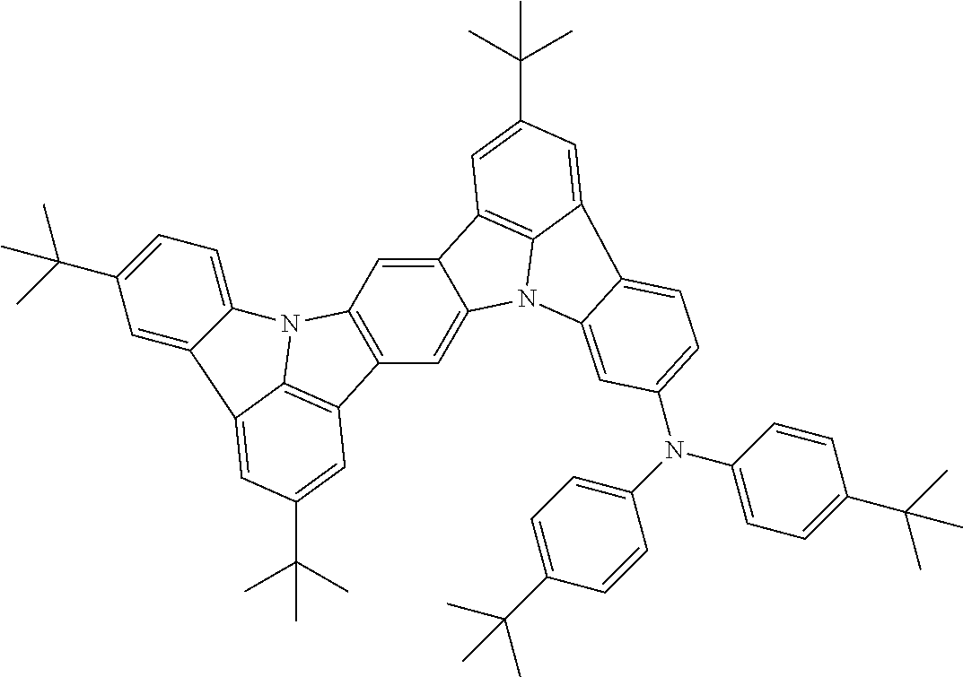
C1=C2C(=CC3=C1C1=C4N3C3=CC=C(C(C)(C)C)C=C3C4=CC(C(C)(C)C)=C1)C1=C3N2C2=CC(N(C4=CC=C(C(C)(C)C)C=C4)C4=CC=C(C(C)(C)C)C=C4)=CC=C2C3=CC(C(C)(C)C)=C1
